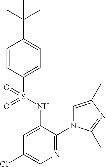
C1=CC(S(NC2=CC(Cl)=CN=C2N2C=C(C)N=C2C)(=O)=O)=CC=C1C(C)(C)C
